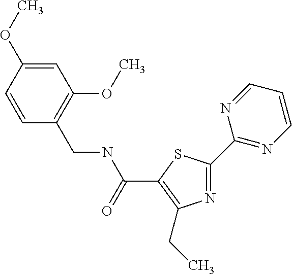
N1=C(C2=NC=CC=N2)SC(C(NCC2=C(OC)C=C(OC)C=C2)=O)=C1CC
